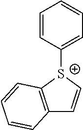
C1=CC([S+]2C3=C(C=C2)C=CC=C3)=CC=C1
